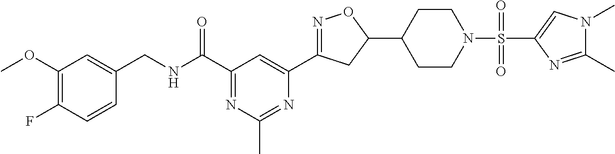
C1(OC)=C(F)C=CC(CNC(C2=NC(C)=NC(C3=NOC(C4CCN(S(C5=CN(C)C(C)=N5)(=O)=O)CC4)C3)=C2)=O)=C1
